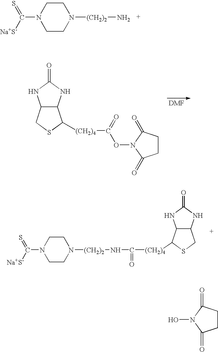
C1CN([(CH2)2]N)CCN1C([Na+S-])=S.C12C(CSC1[(CH2)4]C(ON1C(=O)CCC1=O)=O)NC(=O)N2.C1CN([(CH2)2]NC([(CH2)4]C2C3C(CS2)NC(=O)N3)=O)CCN1C([Na+S-])=S.C1CC(=O)N(O)C1=O
